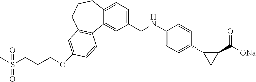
C1(CNC2=CC=C(C3C(C(=O)[ONa])C3)C=C2)=CC=C2C(=C1)C1=C(CCC2)C=C(OCCCS(C)(=O)=O)C=C1
